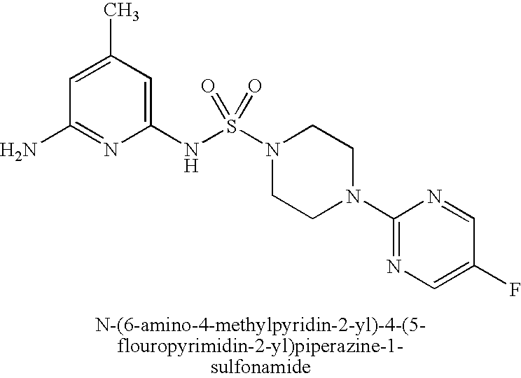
C1=C(C)C=C(NS(N2CCN(C3=NC=C(F)C=N3)CC2)(=O)=O)N=C1N
